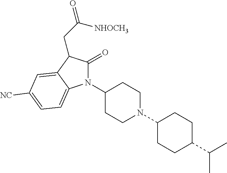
C1(N2C(=O)C(CC([NHOCH3])=O)C3=CC([CN])=CC=C23)CCN(C2CCC(C(C)C)CC2)CC1
